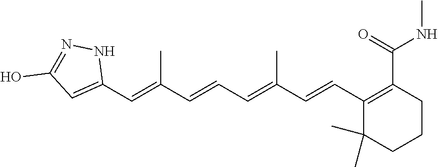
C1(C=C(C=CC=C(C=CC2=C(C(=O)NC)CCCC2(C)C)C)C)=CC(O)=NN1
